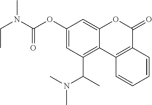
C1(OC(N(CC)C)=O)=CC(C(C)N(C)C)=C2C(=C1)OC(=O)C1=C2C=CC=C1
